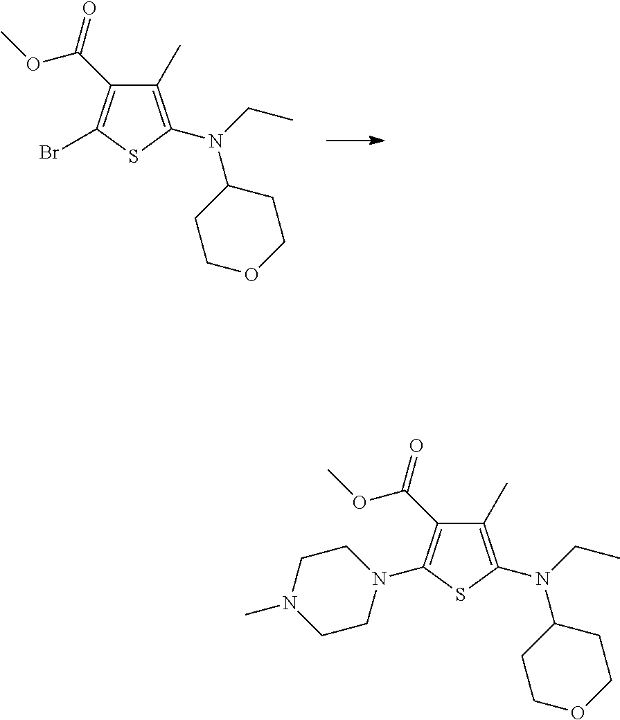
C1(C)=C(N(CC)C2CCOCC2)SC(N2CCN(C)CC2)=C1C(OC)=O.C1(C)=C(N(CC)C2CCOCC2)SC(Br)=C1C(OC)=O
